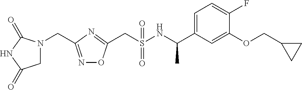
C(S(NC(C1=CC=C(F)C(OCC2CC2)=C1)C)(=O)=O)C1=NC(CN2CC(=O)NC2=O)=NO1
